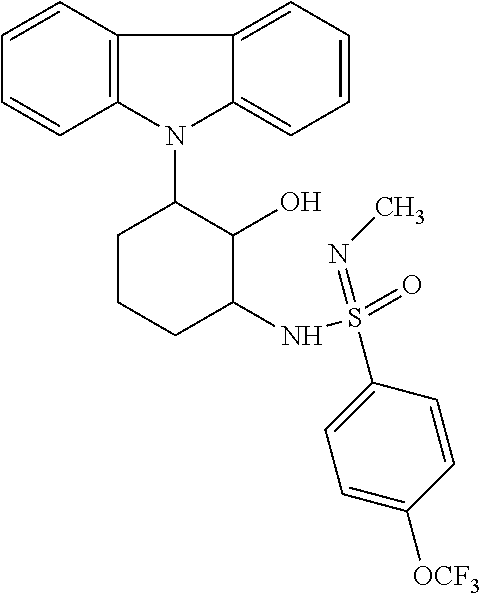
N1(C2CCCC(NS(=O)(=NC)C3=CC=C([OCF3])C=C3)C2O)C2=C(C=CC=C2)C2=CC=CC=C12
